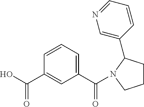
OC(C1=CC(C(=O)N2CCCC2C2=CN=CC=C2)=CC=C1)=O
